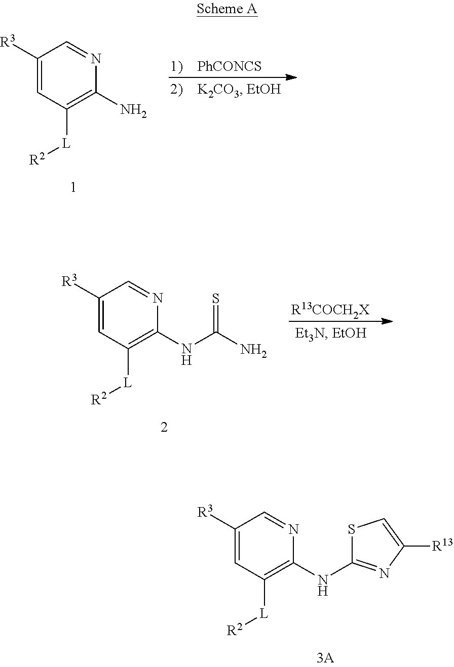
C1([R3])=CC([L][R2])=C(N)N=C1.C1([R3])=CC([L][R2])=C(NC(N)=S)N=C1.[R13COCH2X].C1([R3])=CC([L][R2])=C(NC2=NC([R13])=CS2)N=C1
